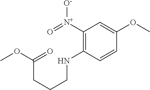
C1([N+](=O)[O-])=C(NCCCC(OC)=O)C=CC(OC)=C1
